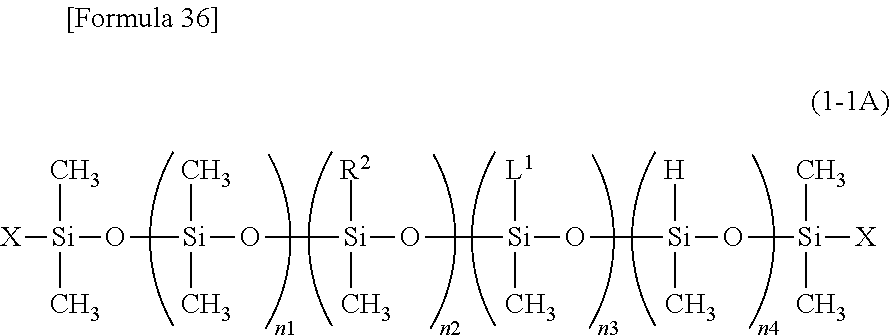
[X][Si](C)(C)O[Si](C)(C)O[Si]([R2])(C)O[Si]([L1])(C)O[Si]([H])(C)O[Si](C)(C)[X]
